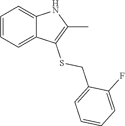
C1=CC=C2C(=C1)C(SCC1=CC=CC=C1F)=C(C)N2
